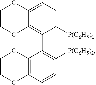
C1([P(C6H5)2])=CC=C2C(=C1C1=C([P(C6H5)2])C=CC3=C1OCCO3)OCCO2
